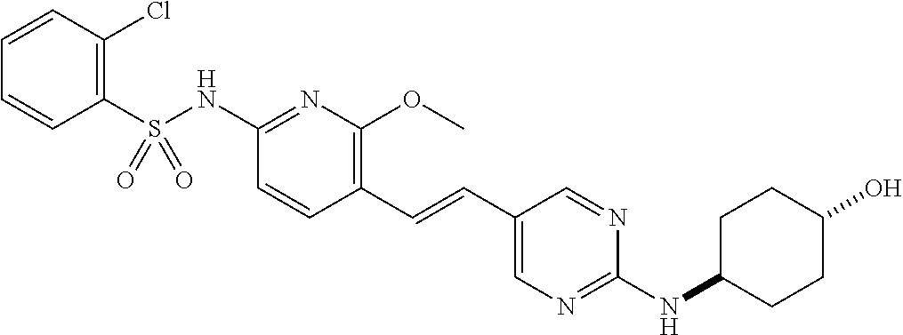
C1(S(NC2=NC(OC)=C(C=CC3=CN=C(NC4CCC(O)CC4)N=C3)C=C2)(=O)=O)=C(Cl)C=CC=C1
